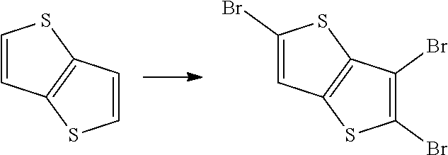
C1=CSC2=C1SC=C2.C1=C(Br)SC2=C1SC(Br)=C2Br
